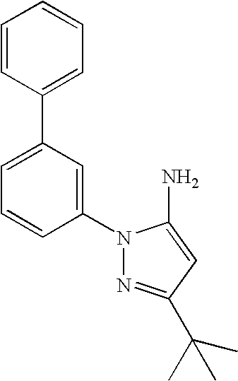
C1=CC(C2=CC=CC(N3N=C(C(C)(C)C)C=C3N)=C2)=CC=C1
